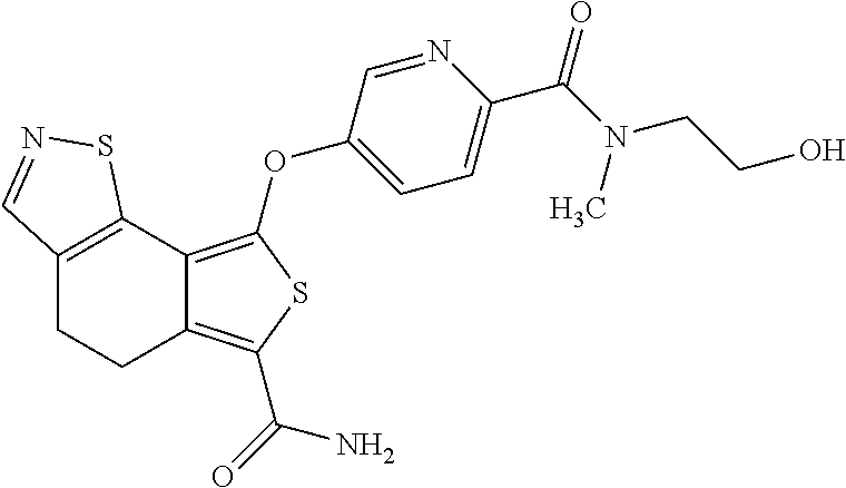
C12=C(C3=C(OC4=CC=C(C(N(C)CCO)=O)N=C4)SC(C(=O)N)=C3CC1)SN=C2
